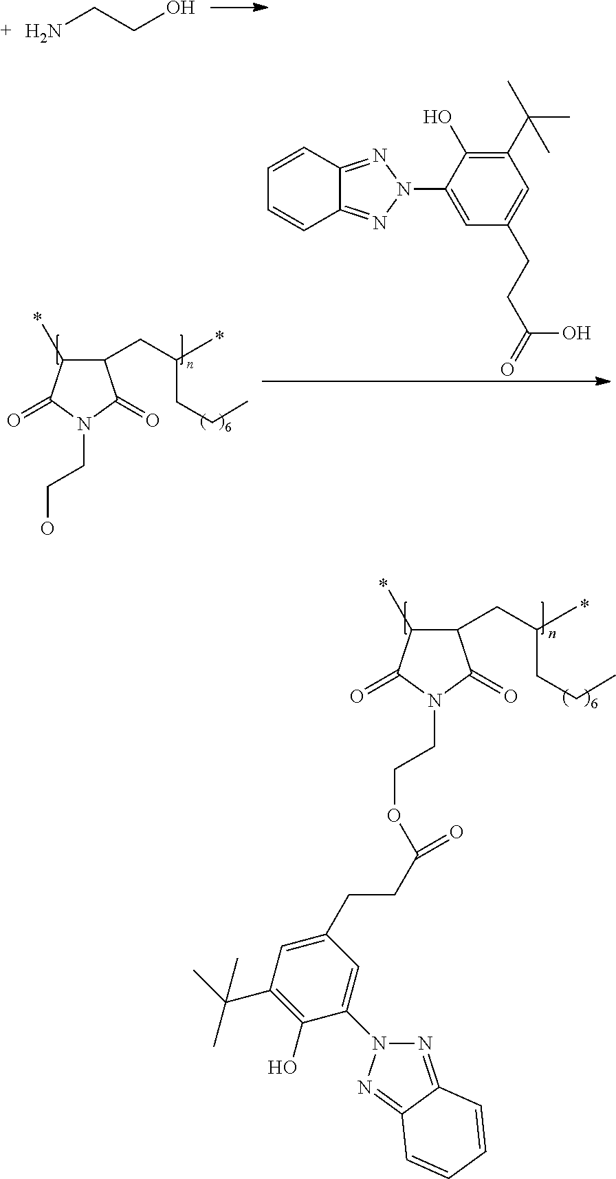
NCCO.C1(CC(C)CCC)C(C)C(=O)N(CCO)C1=O.C1=CC2=NN(C3=CC(CCC(O)=O)=CC(C(C)(C)C)=C3O)N=C2C=C1.C1(CC(C)CCC)C(C)C(=O)N(CCOC(CCC2=CC(C(C)(C)C)=C(O)C(N3N=C4C(=N3)C=CC=C4)=C2)=O)C1=O
